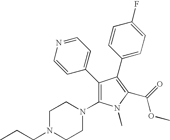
C1(C2=CC=NC=C2)=C(N2CCN(CCC)CC2)N(C)C(C(=O)OC)=C1C1=CC=C(F)C=C1
